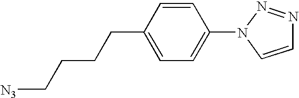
N1(C2=CC=C(CCCC[N3])C=C2)C=CN=N1
